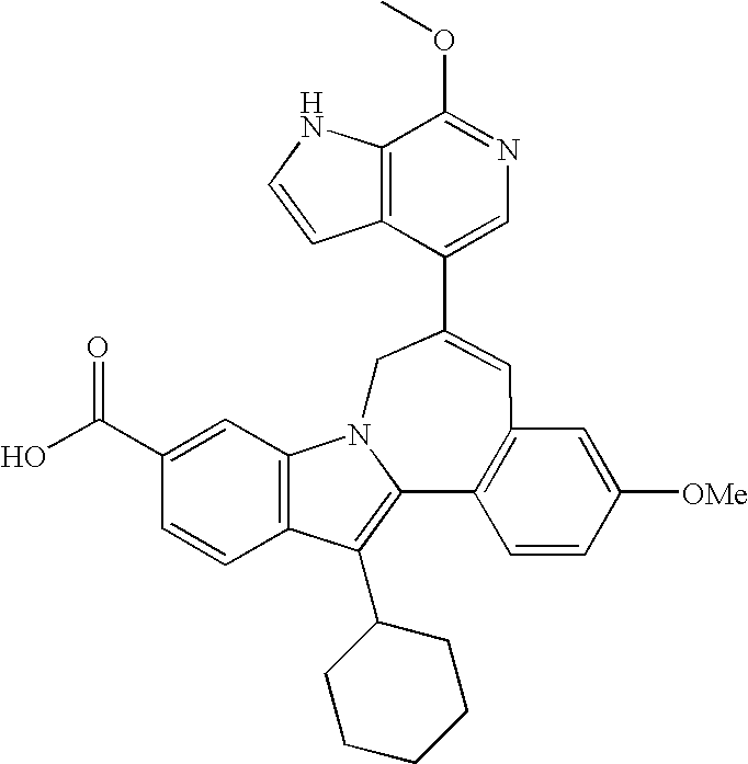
C12=C(C(C3=CC4=C(C5=C(C6CCCCC6)C6=C(C=C(C(O)=O)C=C6)N5C3)C=CC([OMe])=C4)=CN=C1OC)C=CN2
